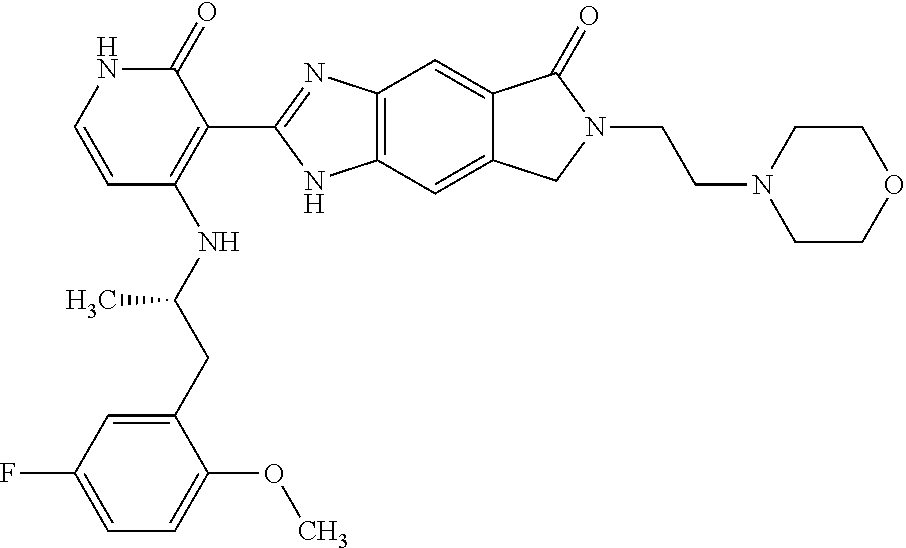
C12=C(C=C3C(=C1)C(=O)N(CCN1CCOCC1)C3)NC(C1=C(NC(CC3=CC(F)=CC=C3OC)C)C=CNC1=O)=N2
